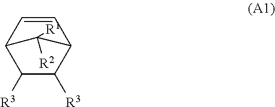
C1=CC2C([R3])C([R3])C1C2([R2])[R1]
